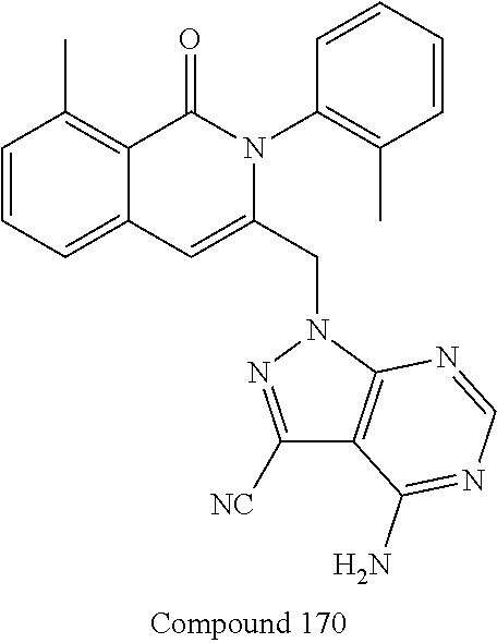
C1=CC=C2C(=C1C)C(=O)N(C1=C(C)C=CC=C1)C(CN1N=C([NC])C3=C1N=CN=C3N)=C2
